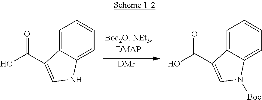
[DMF].O=C(O)C1=CNC2=CC=CC=C21.O=C(O)C1=CN([Boc])C2=CC=CC=C21
